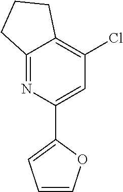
C1=COC(C2=CC(Cl)=C3C(=N2)CCC3)=C1
